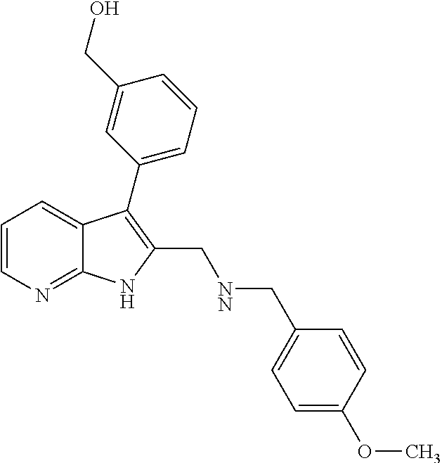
C1=CN=C2C(=C1)C(C1=CC=CC(CO)=C1)=C(C[NN]CC1=CC=C(OC)C=C1)N2
